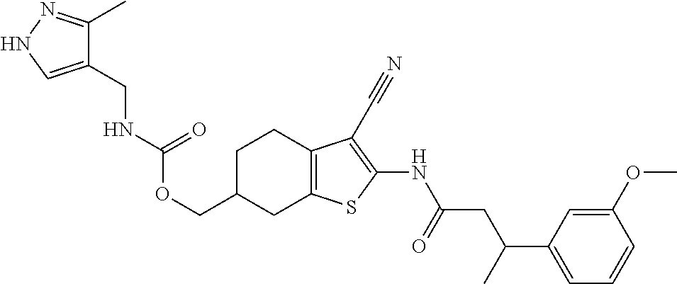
C(C1CC2=C(CC1)C(C#N)=C(NC(CC(C1=CC=CC(OC)=C1)C)=O)S2)OC(=O)NCC1=CNN=C1C
